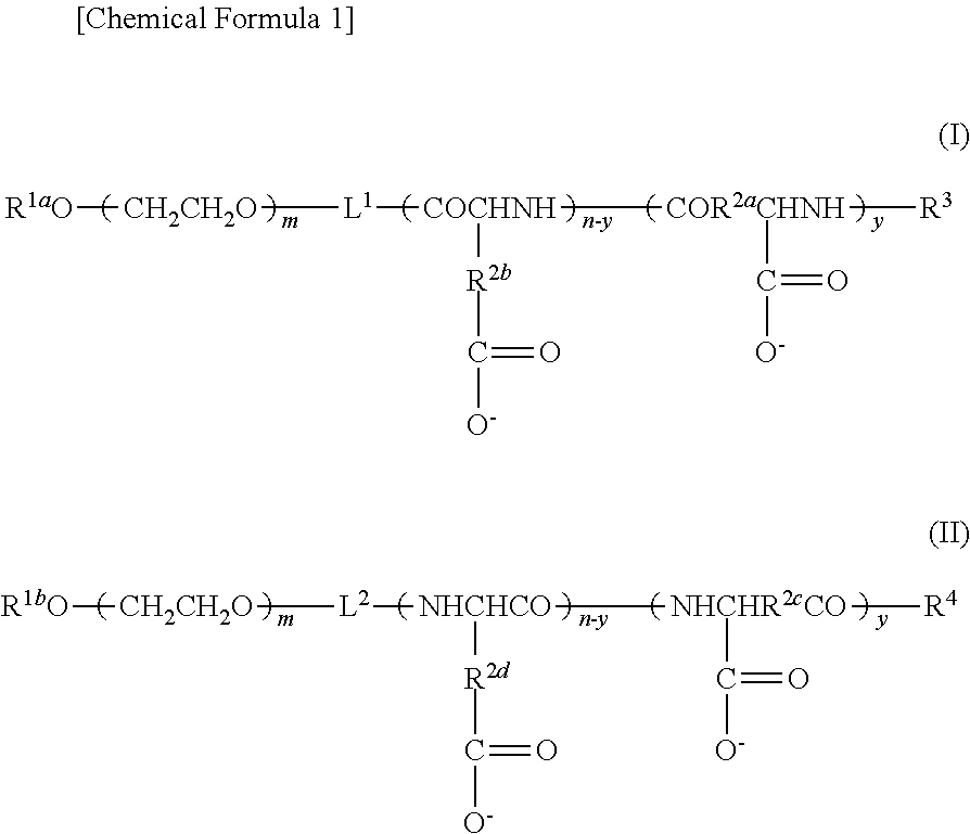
[R1aO][CH2CH2O][L1][COCHNH]([COR2aCHNH]([R3])C([O-])=O)[R2b]C([O-])=O.[m].[n-y].[y].[R1bO][CH2CH2O][L2][NHCHCO]([NHCHR2cCO]([R4])C([O-])=O)[R2d]C([O-])=O.[m].[n-y].[y]
